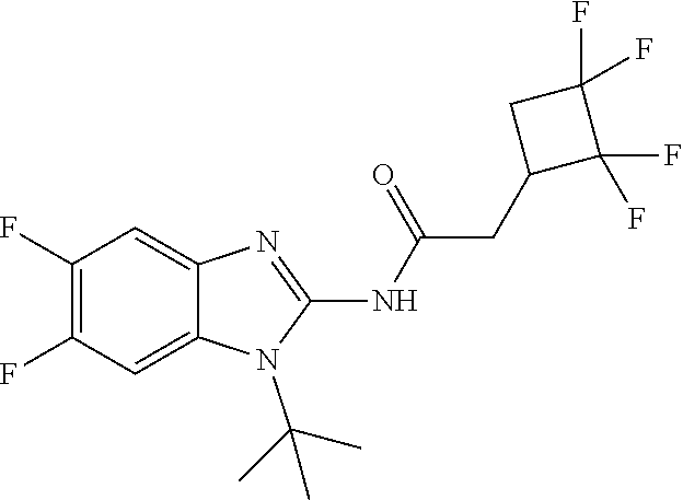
C1(F)=C(F)C=C2C(=C1)N=C(NC(=O)CC1C(F)(F)C(F)(F)C1)N2C(C)(C)C
